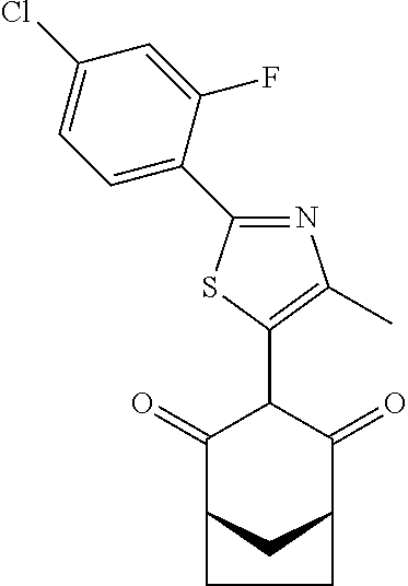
C1(=O)C2CC(C(=O)C1C1=C(C)N=C(C3=CC=C(Cl)C=C3F)S1)CC2
